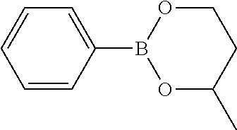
C1=CC=CC(B2OC(C)CCO2)=C1
